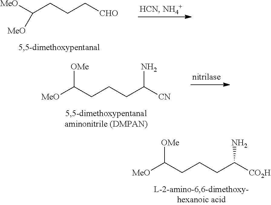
[MeO]C(CCCC([CO2H])N)[OMe].[MeO]C(CCC[CHO])[MeO].[MeO]C(CCCC([CN])N)[OMe]
